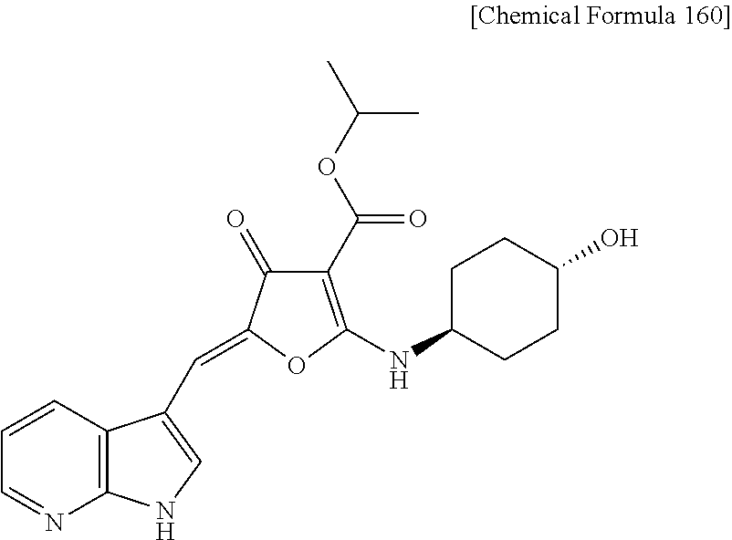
C1(C(OC(C)C)=O)=C(NC2CCC(O)CC2)OC(=CC2=CNC3=C2C=CC=N3)C1=O
